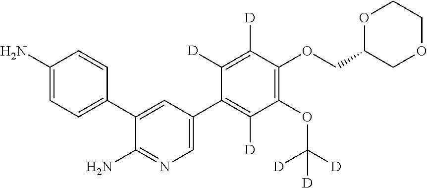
NC1=CC=C(C2=CC(C3=C([D])C(OC([D])([D])[D])=C(OCC4COCCO4)C([D])=C3[D])=CN=C2N)C=C1
